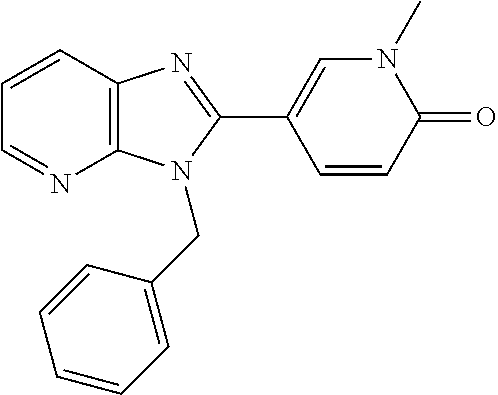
C12=C(C=CC=N1)N=C(C1=CN(C)C(=O)C=C1)N2CC1=CC=CC=C1
